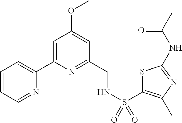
C1=CC=NC(C2=CC(OC)=CC(CNS(=O)(=O)C3=C(C)N=C(NC(C)=O)S3)=N2)=C1
